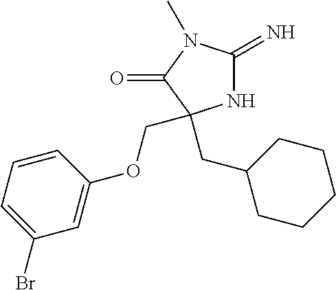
N1C(=N)N(C)C(=O)C1(CC1CCCCC1)COC1=CC(Br)=CC=C1
